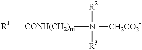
[CONH(CH2)m]([N+]([CH2CO2-])([R3])[R2])[R1]
